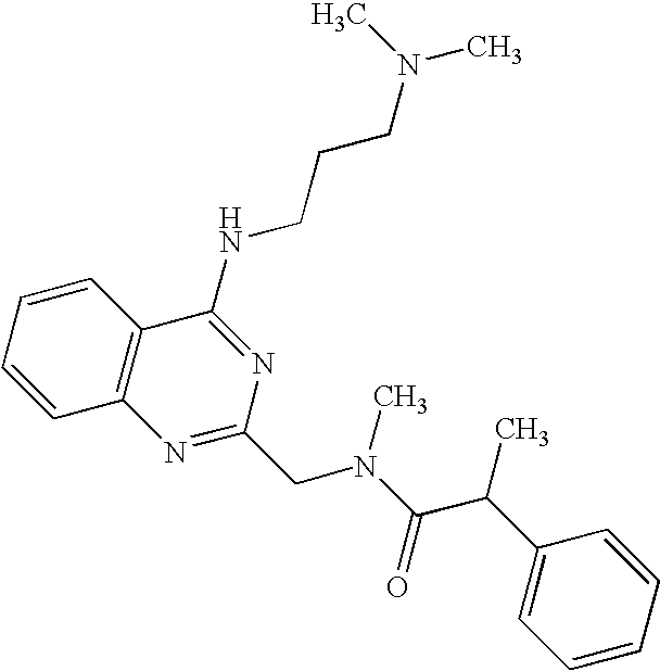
C1=CC=CC2=C1N=C(CN(C(=O)C(C1=CC=CC=C1)C)C)N=C2NCCCN(C)C
